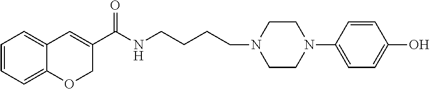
C1=CC=C2C(=C1)C=C(C(NCCCCN1CCN(C3=CC=C(O)C=C3)CC1)=O)CO2
